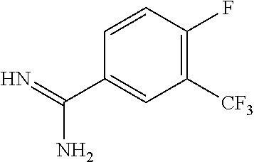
C1([CF3])=C(F)C=CC(C(=N)N)=C1
